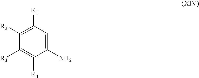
C1(N)=CC([R1])=C([R2])C([R3])=C1[R4]
